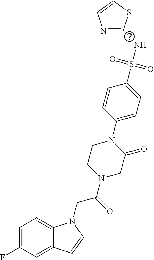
C1=C(F)C=C2C(=C1)N(CC(N1CCN(C3=CC=C(S(N)(=O)=O)C=C3)C(=O)C1)=O)C=C2.C1=NC=CS1
